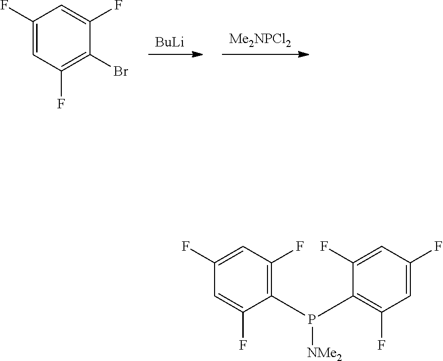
[Me2NPCl2].[BuLi].C1(F)=C(Br)C(F)=CC(F)=C1.C1(F)=C(P(C2=C(F)C=C(F)C=C2F)[NMe2])C(F)=CC(F)=C1
